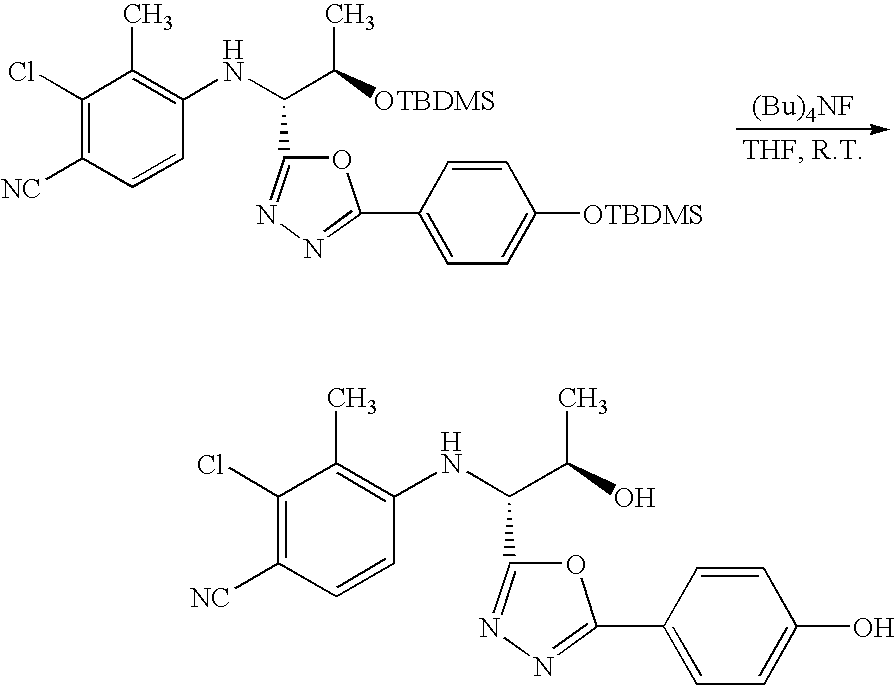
[(Bu)4NF].C1(Cl)=C([NC])C=CC(NC(C([OTBDMS])C)C2=NN=C(C3=CC=C([OTBDMS])C=C3)O2)=C1C.C1(Cl)=C([NC])C=CC(NC(C(O)C)C2=NN=C(C3=CC=C(O)C=C3)O2)=C1C
